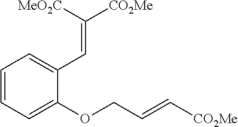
C1(OCC=C[CO2Me])=CC=CC=C1C=C([CO2Me])[MeO2C]
